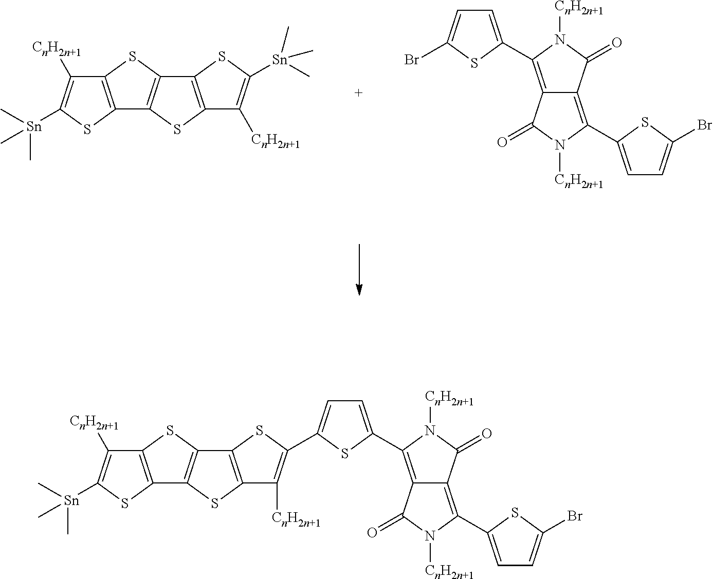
C12=C(SC([Sn](C)(C)C)=C1[CnH2n+1])C1=C(S2)C2=C(S1)C([CnH2n+1])=C([Sn](C)(C)C)S2.C1=C(C2=C3C(=C(C4=CC=C(Br)S4)N([CnH2n+1])C3=O)C(=O)N2[CnH2n+1])SC(Br)=C1.C12=C(SC([Sn](C)(C)C)=C1[CnH2n+1])C1=C(S2)C2=C(S1)C([CnH2n+1])=C(C1=CC=C(C3=C4C(=C(C5=CC=C(Br)S5)N([CnH2n+1])C4=O)C(=O)N3[CnH2n+1])S1)S2
